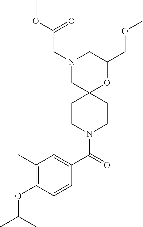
N1(CC(OC)=O)CC2(OC(COC)C1)CCN(C(C1=CC(C)=C(OC(C)C)C=C1)=O)CC2
